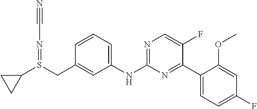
C1=CC(CS(C2CC2)=NC#N)=CC(NC2=NC=C(F)C(C3=CC=C(F)C=C3OC)=N2)=C1
